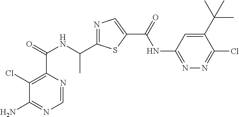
C1=NC(C(=O)NC(C2=NC=C(C(=O)NC3=NN=C(Cl)C(C(C)(C)C)=C3)S2)C)=C(Cl)C(N)=N1
